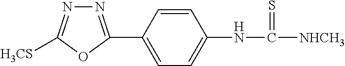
N1=C(C2=CC=C(NC([NHCH3])=S)C=C2)OC([H3CS])=N1
